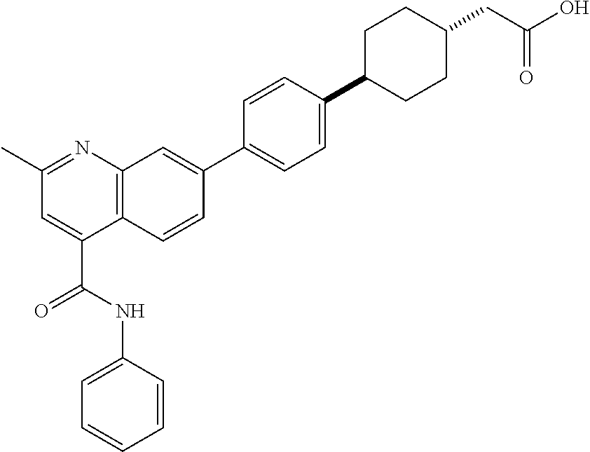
C1=CC(NC(C2=CC(C)=NC3=C2C=CC(C2=CC=C(C4CCC(CC(=O)O)CC4)C=C2)=C3)=O)=CC=C1
